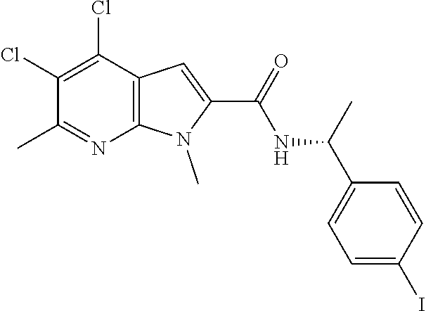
C12=C(N(C)C(C(=O)NC(C3=CC=C(I)C=C3)C)=C1)N=C(C)C(Cl)=C2Cl
